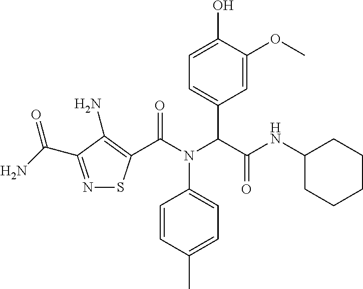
N1=C(C(N)=O)C(N)=C(C(N(C(C(NC2CCCCC2)=O)C2=CC=C(O)C(OC)=C2)C2=CC=C(C)C=C2)=O)S1
